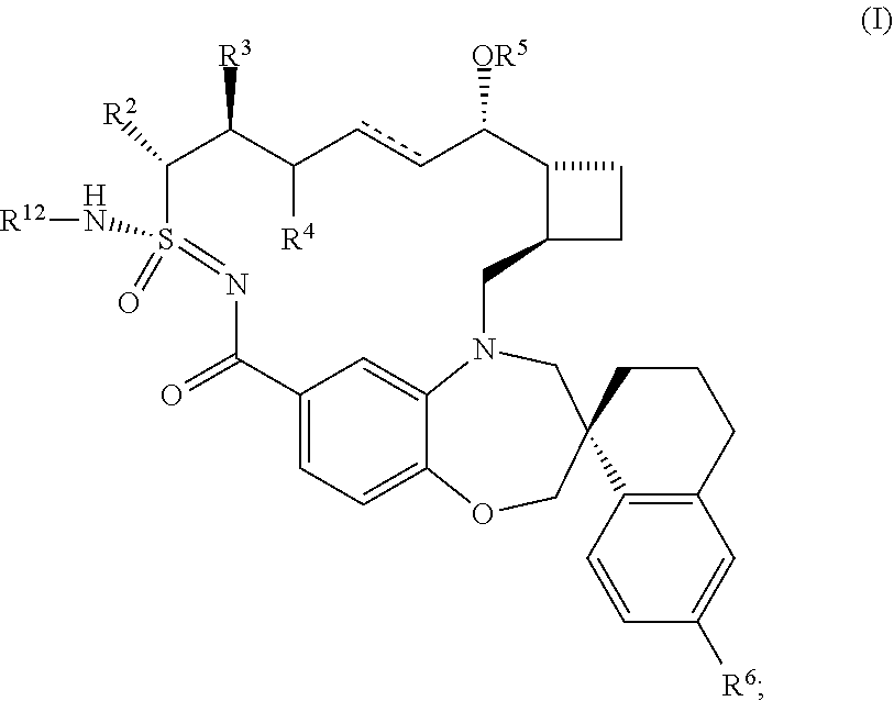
C12=C(C=CC([R6])=C1)C1(CCC2)CN2C3=CC(=CC=C3OC1)C(=O)N=S(=O)(N[R12])C([R2])C([R3])C([R4])ccC([OR5])C1C(C2)CC1
